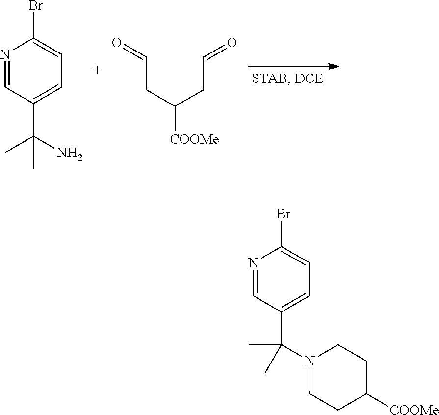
N1=CC(C(C)(N)C)=CC=C1Br.O=CCC(CC=O)[COOMe].N1=CC(C(C)(N2CCC([COOMe])CC2)C)=CC=C1Br
